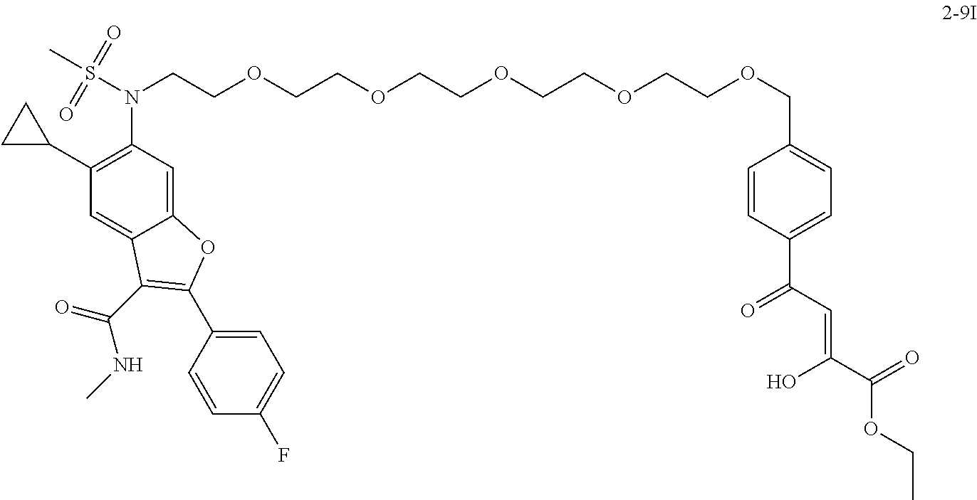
C12=CC(N(S(C)(=O)=O)CCOCCOCCOCCOCCOCC3=CC=C(C(C=C(C(=O)OCC)O)=O)C=C3)=C(C3CC3)C=C1C(C(=O)NC)=C(C1=CC=C(F)C=C1)O2
